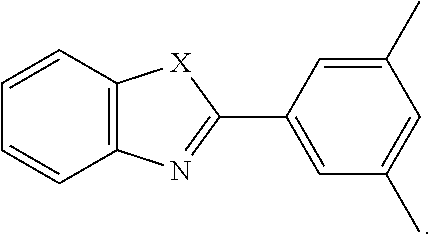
C12=C(C=CC=C1)[X]C(C1=CC(C)=CC(C)=C1)=N2
